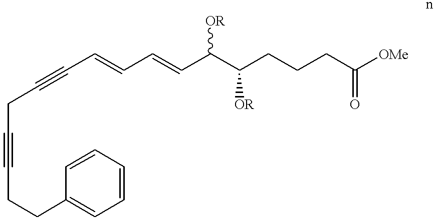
C(C#CCCC1=CC=CC=C1)C#CC=CC=CC(C(CCCC([OMe])=O)[OR])[OR]
